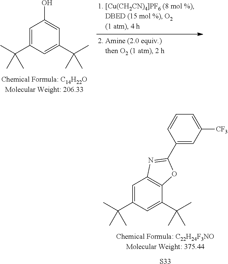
[S33].C1=C(C(C)(C)C)C=C(C(C)(C)C)C2=C1N=C(C1=CC([CF3])=CC=C1)O2.C1=C(C(C)(C)C)C=C(C(C)(C)C)C=C1O
